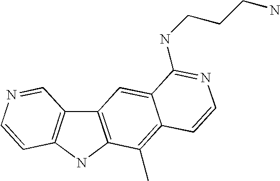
C12=C(NC3=C1C=NC=C3)C(C)=C1C(=C2)C(NCCCN)=NC=C1
